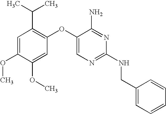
C1=C(OC)C(OC)=CC(OC2=CN=C(NCC3=CC=CC=C3)N=C2N)=C1C(C)C
